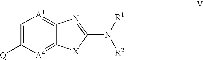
C1=C([Q])[A4]=C2C(=[A1]1)N=C(N([R1])[R2])[X]2
